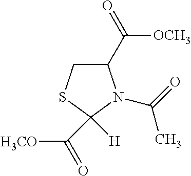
C1(C([OCH3])=O)CSC([H])(C([H3CO])=O)N1C(=O)C
